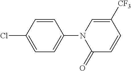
C1=CC(Cl)=CC=C1N1C(=O)C=CC([CF3])=C1
